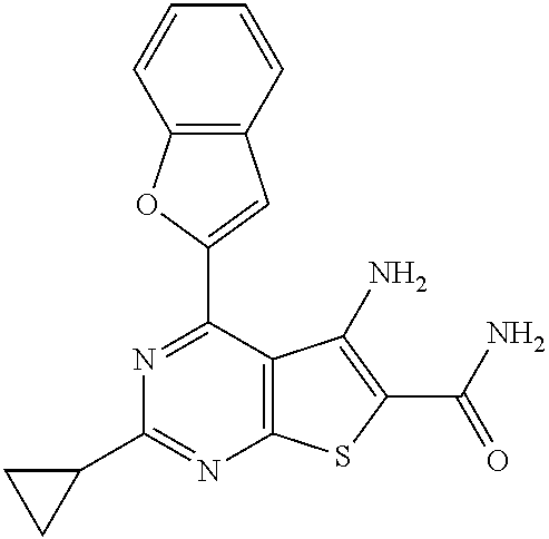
C12=C(C=CC=C1)C=C(C1=NC(C3CC3)=NC3=C1C(N)=C(C(N)=O)S3)O2
